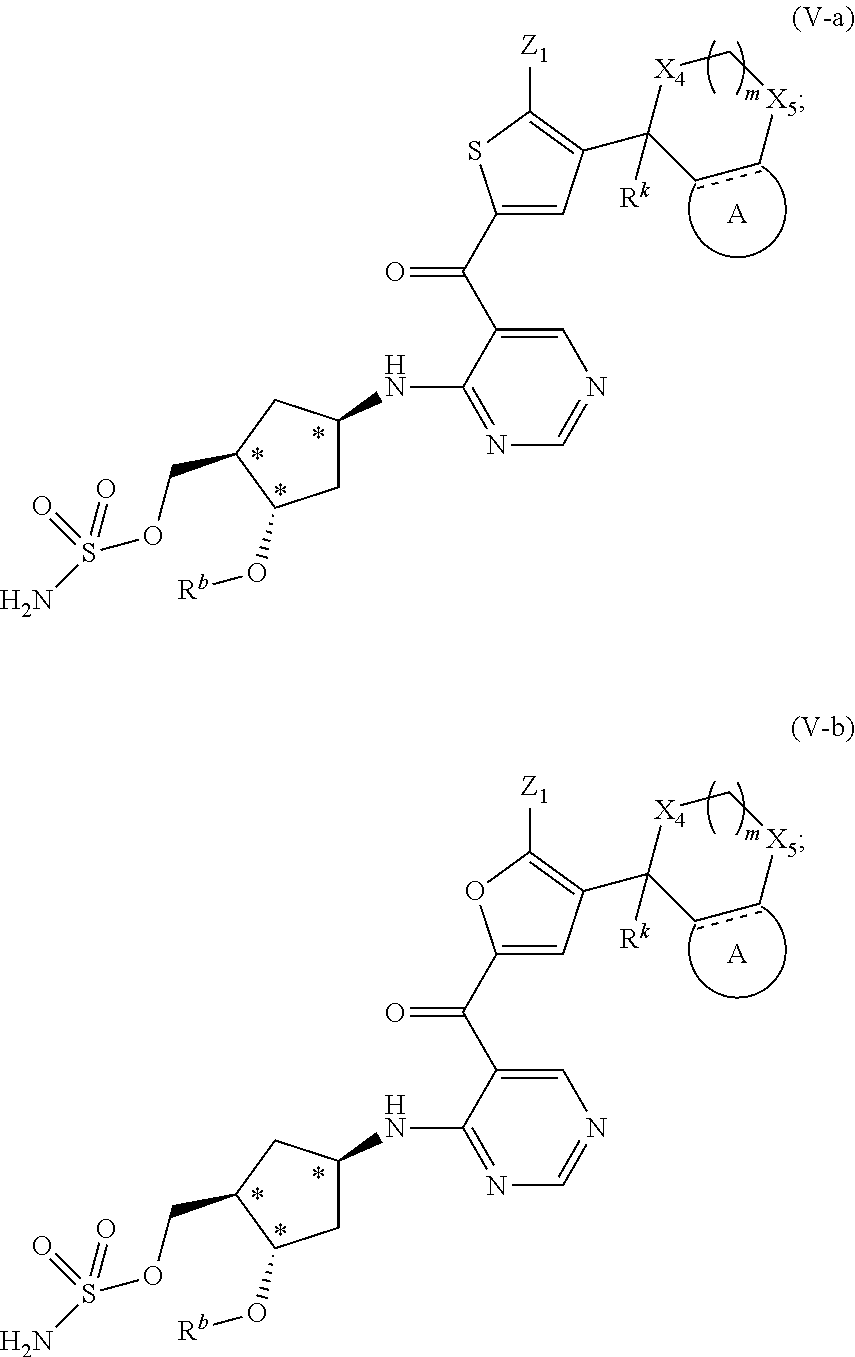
C1C(NC2=NC=NC=C2C(C2=CC(C3([Rk])cc[X5]C[X4]3)=C([Z1])S2)=O)CC(COS(N)(=O)=O)C1O[Rb].[A].C1C(NC2=NC=NC=C2C(C2=CC(C3([Rk])cc[X5]C[X4]3)=C([Z1])O2)=O)CC(COS(N)(=O)=O)C1O[Rb].[A]
